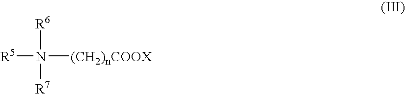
[R6]N([R5])([R7])[(CH2)nCOOX]
